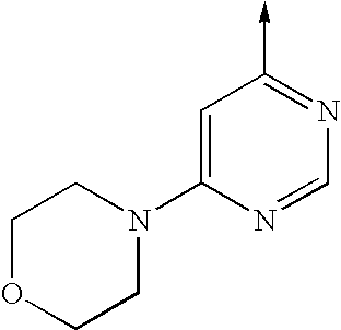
N1=C(->C)C=C(N2CCOCC2)N=C1
